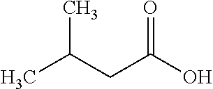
CC(CC(O)=O)C
